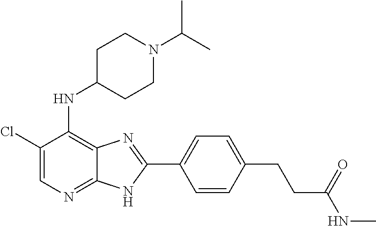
C1(Cl)=CN=C2C(=C1NC1CCN(C(C)C)CC1)N=C(C1=CC=C(CCC(NC)=O)C=C1)N2
